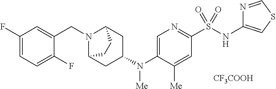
N1(CC2=CC(F)=CC=C2F)C2CC(N(C3=CN=C(S(NC4=CSC=N4)(=O)=O)C=C3[Me])[Me])CC1CC2.[CF3COOH]
